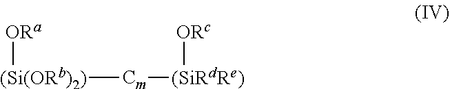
[(Si(ORb)2)]([Cm][(SiRdRe)][ORc])[ORa]
